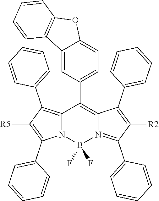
C12=C(C3=CC=CC=C3)C([R5])=C(C3=CC=CC=C3)N1B(F)(F)N1=C(C3=CC=CC=C3)C([R2])=C(C3=CC=CC=C3)C1=C2C1=CC=C2C(=C1)C1=C(O2)C=CC=C1
